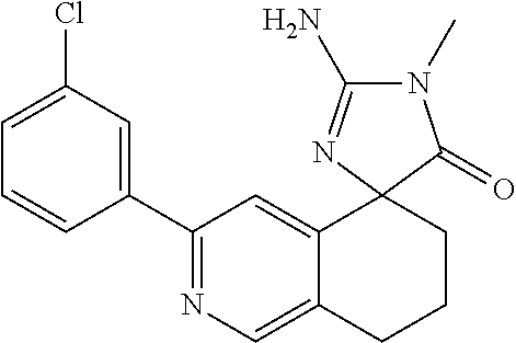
C1=CC(C2=NC=C3C(=C2)C2(CCC3)C(=O)N(C)C(N)=N2)=CC(Cl)=C1
